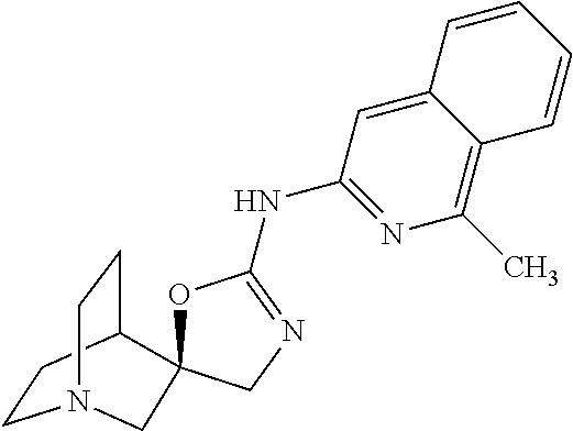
C1CC2CCN1CC21OC(NC2=NC(C)=C3C(=C2)C=CC=C3)=NC1
